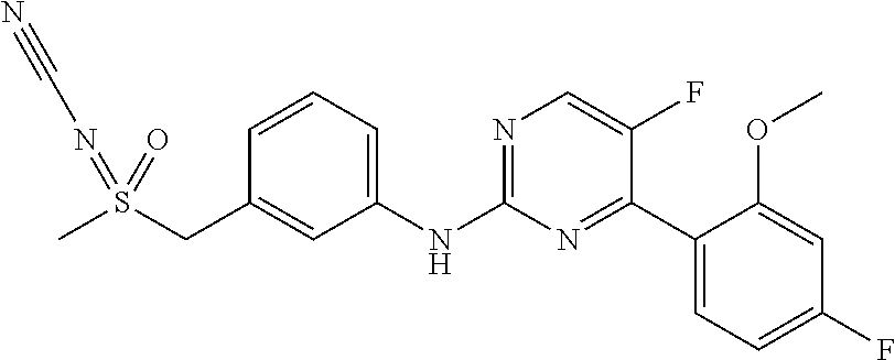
C1=CC=C(NC2=NC=C(F)C(C3=CC=C(F)C=C3OC)=N2)C=C1CS(C)(=NC#N)=O
